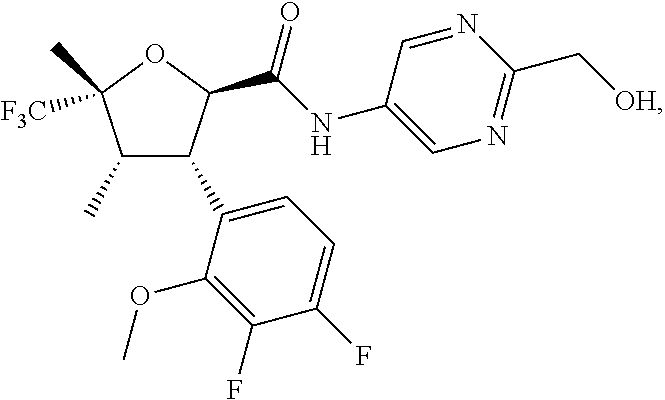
O1C([F3C])(C)C(C)C(C2=CC=C(F)C(F)=C2OC)C1C(=O)NC1=CN=C(C[OH])N=C1
